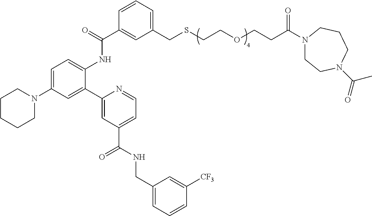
C1CCCN(C2=CC=C(NC(C3=CC(CSCCOCCC(=O)N4CCN(C(=O)C)CCC4)=CC=C3)=O)C(C3=CC(C(NCC4=CC=CC([CF3])=C4)=O)=CC=N3)=C2)C1
